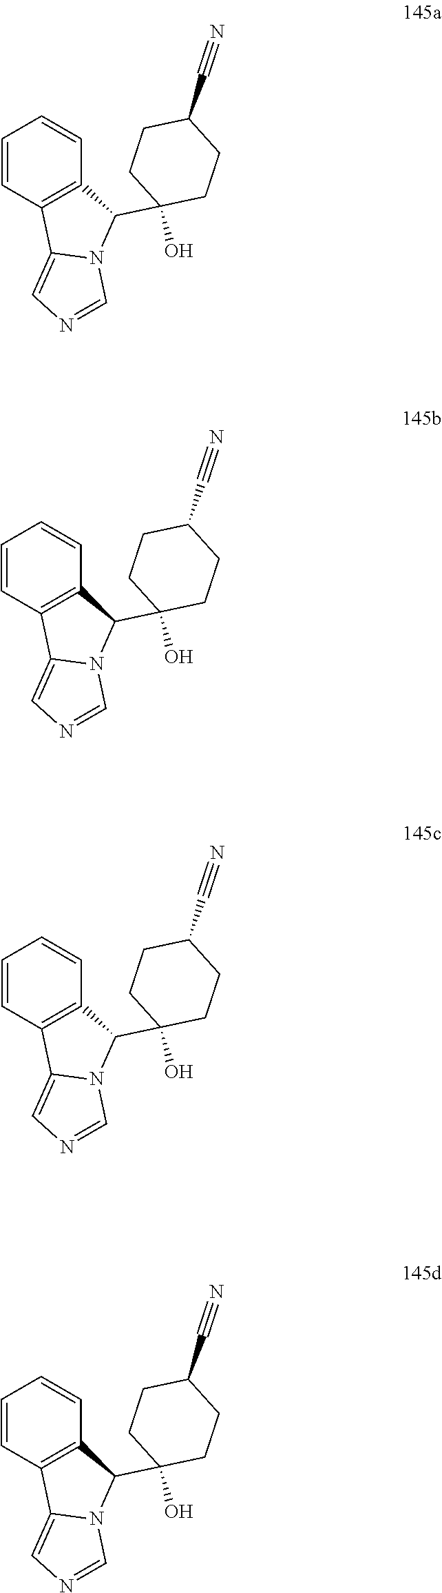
C1=CC2=C(C=C1)C(C1(O)CCC(C#N)CC1)N1C2=CN=C1.C1=CC2=C(C=C1)C(C1(O)CCC(C#N)CC1)N1C2=CN=C1.C1=CC2=C(C=C1)C(C1(O)CCC(C#N)CC1)N1C2=CN=C1.C1=CC2=C(C=C1)C(C1(O)CCC(C#N)CC1)N1C2=CN=C1
